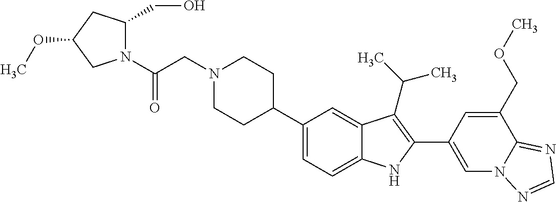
N1(CC(=O)N2C(CO)CC(OC)C2)CCC(C2=CC=C3C(=C2)C(C(C)C)=C(C2=CN4C(=NC=N4)C(COC)=C2)N3)CC1
